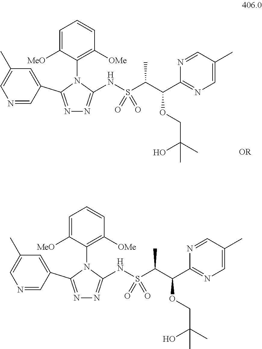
N1=CC(C2=NN=C(NS(C(C(C3=NC=C(C)C=N3)OCC(C)(O)C)C)(=O)=O)N2C2=C([OMe])C=CC=C2[MeO])=CC(C)=C1.N1=CC(C2=NN=C(NS(C(C(C3=NC=C(C)C=N3)OCC(C)(O)C)C)(=O)=O)N2C2=C([OMe])C=CC=C2[MeO])=CC(C)=C1
